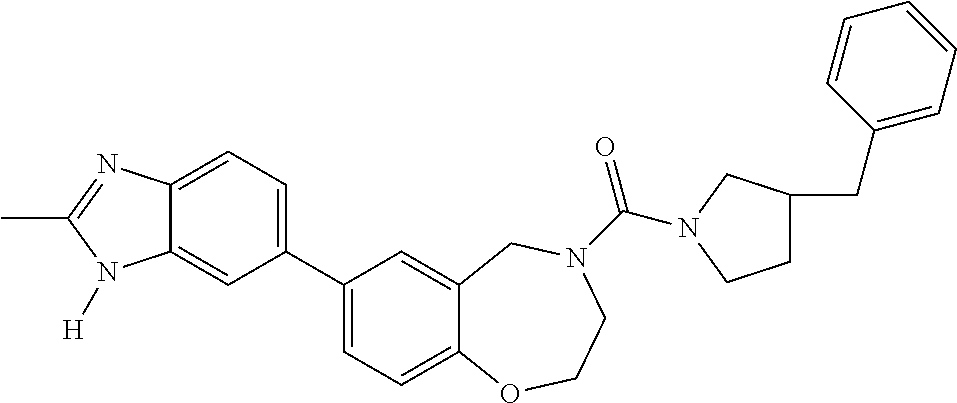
C1(C2=CC=C3C(=C2)N([H])C(C)=N3)=CC=C2C(=C1)CN(C(=O)N1CC(CC3=CC=CC=C3)CC1)CCO2
